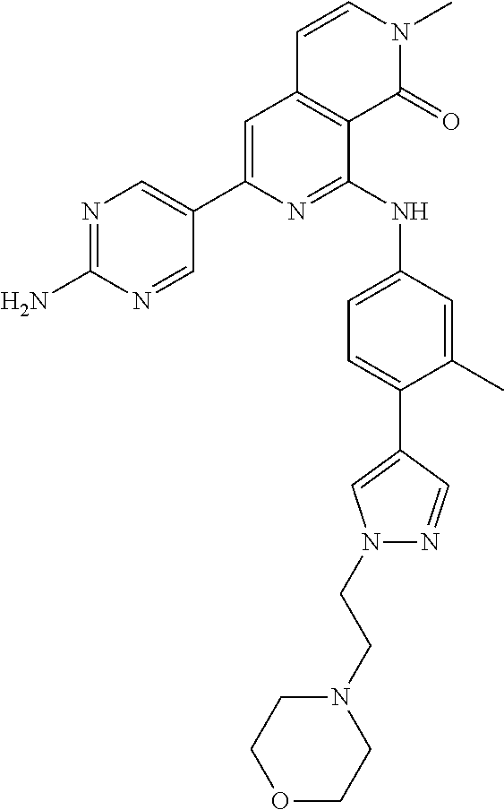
C1(C2=CC3=C(C(NC4=CC=C(C5=CN(CCN6CCOCC6)N=C5)C(C)=C4)=N2)C(=O)N(C)C=C3)=CN=C(N)N=C1
